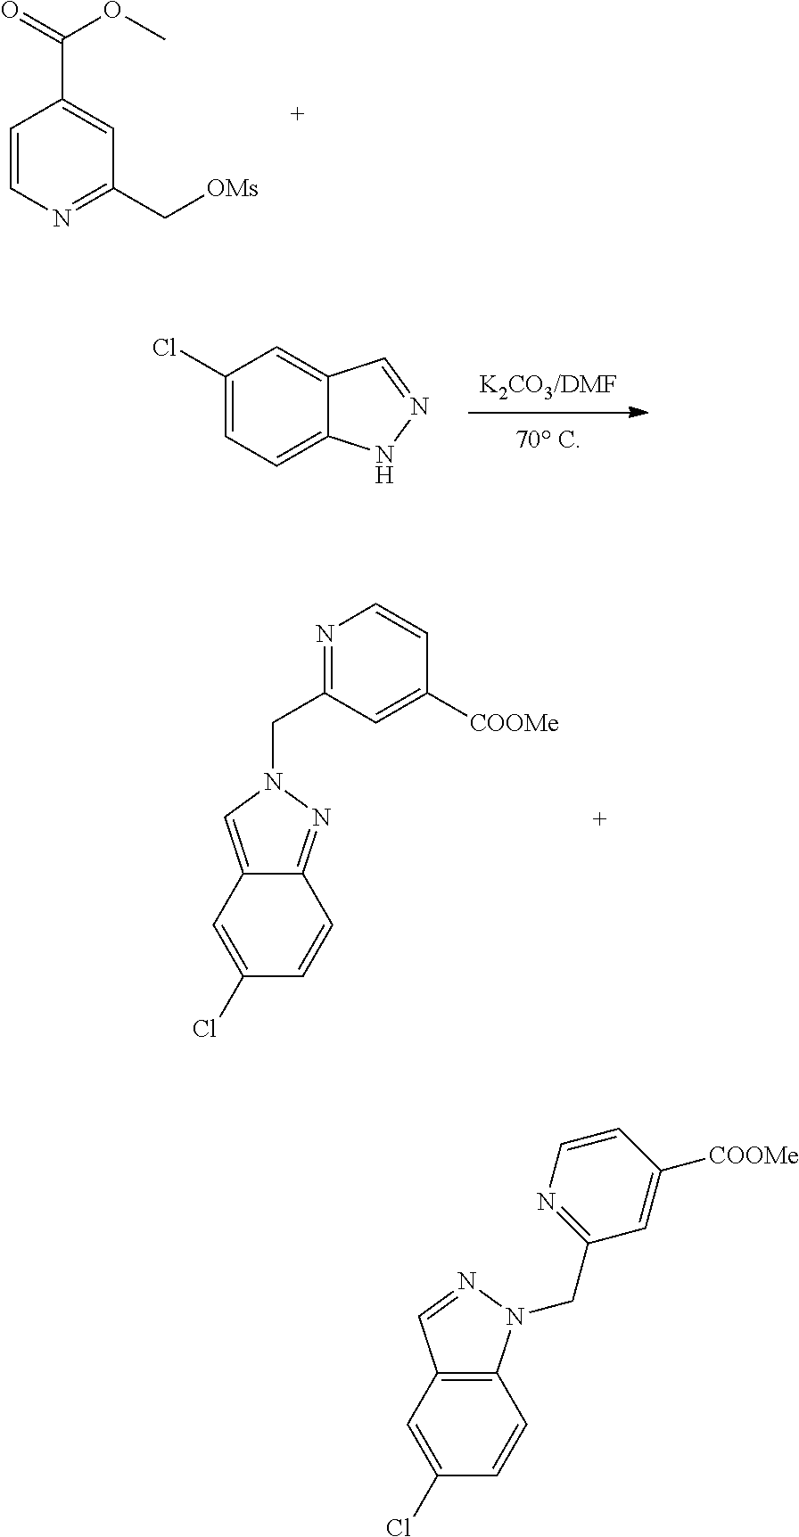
C1=CN=C(C[OMs])C=C1C(=O)OC.[K2CO3/DMF].C1(Cl)=CC=C2C(=C1)C=NN2.N1(CC2=NC=CC([COOMe])=C2)C=C2C(=N1)C=CC(Cl)=C2.N1=CC2=C(N1CC1=NC=CC([COOMe])=C1)C=CC(Cl)=C2
